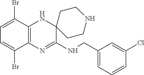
C12=C(N=C(NCC3=CC=CC(Cl)=C3)C3(N1)CCNCC3)C(Br)=CC=C2Br
